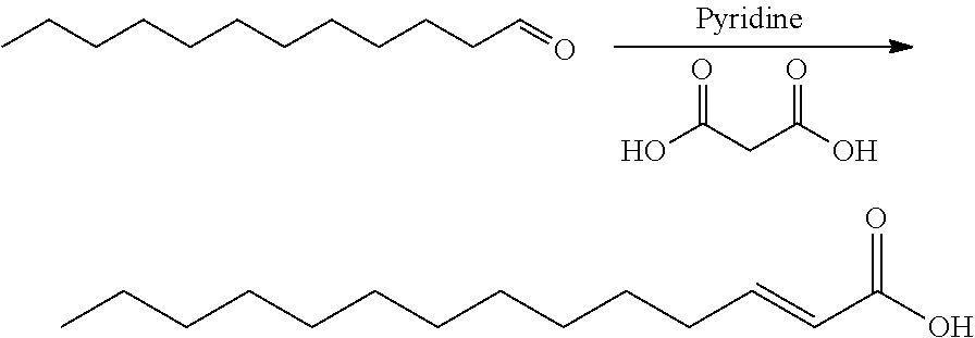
OC(CC(O)=O)=O.CCCCCCCCCCCC=O.CCCCCCCCCCCC=CC(O)=O
